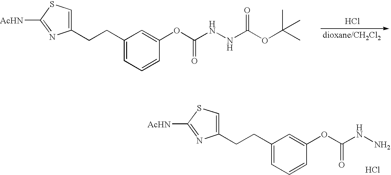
Cl.[dioxane/CH2Cl2].O(C(NNC(OC(C)(C)C)=O)=O)C1=CC(CCC2=CSC([AcHN])=N2)=CC=C1.O(C(NN)=O)C1=CC(CCC2=CSC([AcHN])=N2)=CC=C1.Cl
